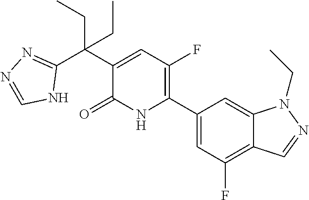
C1(C2=C(F)C=C(C(C3=NN=CN3)(CC)CC)C(=O)N2)=CC(F)=C2C(=C1)N(CC)N=C2
